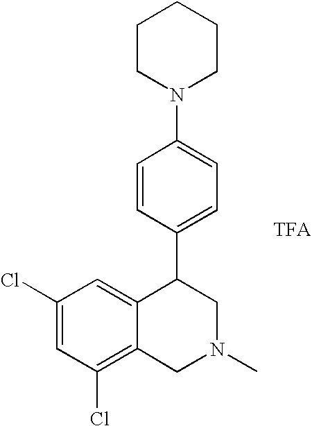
C1(Cl)=CC(Cl)=C2C(=C1)C(C1=CC=C(N3CCCCC3)C=C1)CN(C)C2.[TFA]
